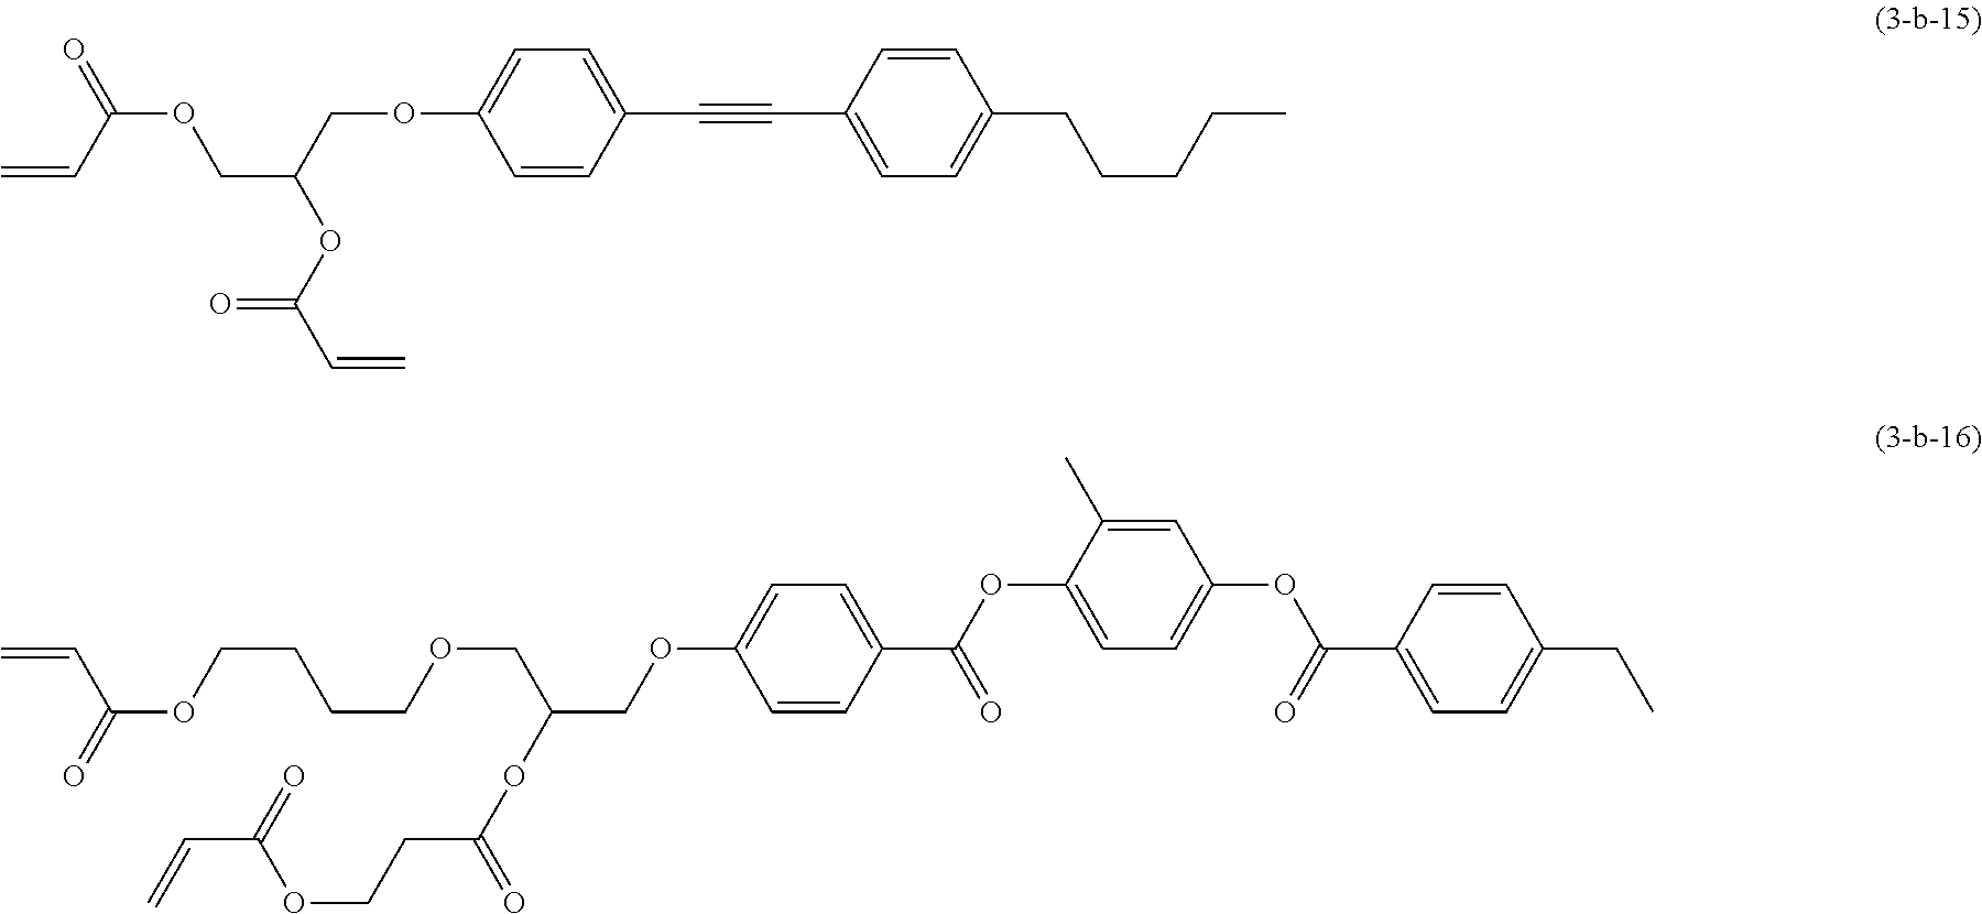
C1=CC(C#CC2=CC=C(CCCCC)C=C2)=CC=C1OCC(OC(=O)C=C)COC(C=C)=O.C1=CC(C(OC2=CC=C(OC(C3=CC=C(CC)C=C3)=O)C=C2C)=O)=CC=C1OCC(COCCCCOC(C=C)=O)OC(CCOC(C=C)=O)=O
